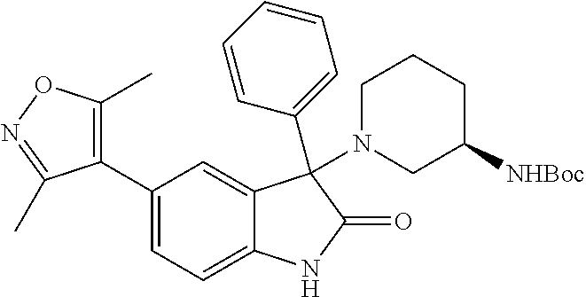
C1(C2=CC=C3C(=C2)C(N2CCCC([NHBoc])C2)(C2=CC=CC=C2)C(=O)N3)=C(C)ON=C1C
